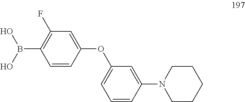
C1=CC(OC2=CC=CC(N3CCCCC3)=C2)=CC(F)=C1B(O)O
